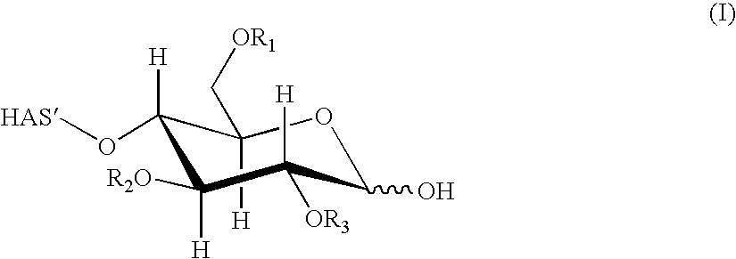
O1C(O)C([H])([OR3])C([H])([R2O])C([H])(O[HAS])C1([H])C[OR1]
